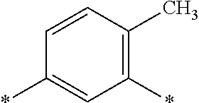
C1(*)=C(C)C=CC(*)=C1
